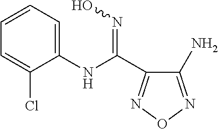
C1(N)=NON=C1C(NC1=CC=CC=C1Cl)=NO
